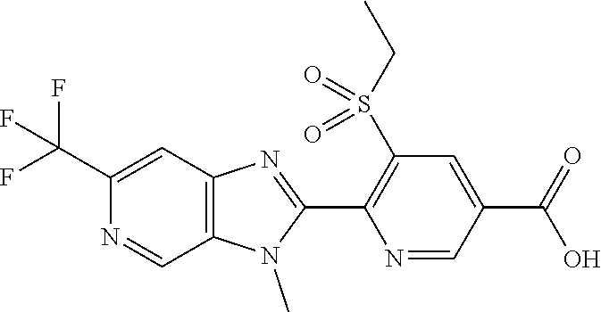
C1(C(F)(F)F)=CC2=C(C=N1)N(C)C(C1=C(S(CC)(=O)=O)C=C(C(O)=O)C=N1)=N2
